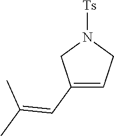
C1(C=C(C)C)=CCN([Ts])C1
